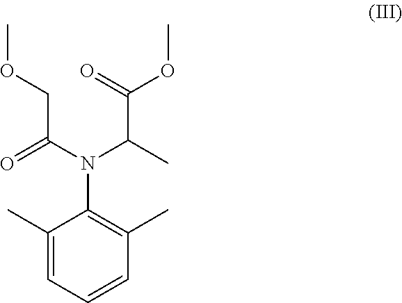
C1(C)=CC=CC(C)=C1N(C(C(OC)=O)C)C(COC)=O
